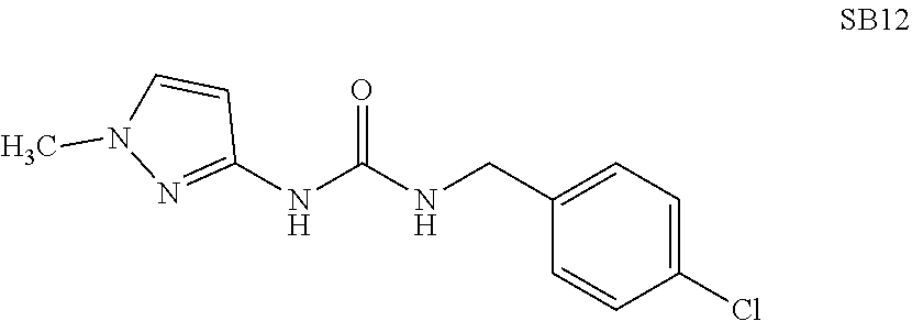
C1(Cl)=CC=C(CNC(NC2=NN(C)C=C2)=O)C=C1
